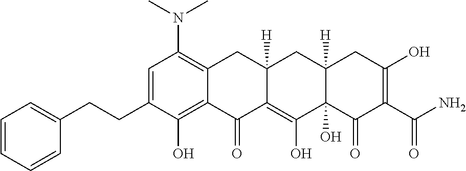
C1=C(CCC2=CC=CC=C2)C(O)=C2C(=C1N(C)C)CC1([H])C(=C(O)C3(O)C([H])(C1)CC(O)=C(C(N)=O)C3=O)C2=O
